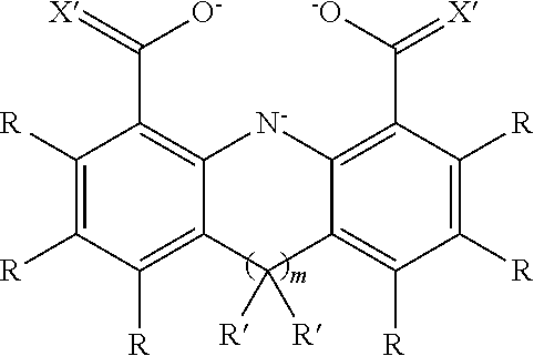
C1([R])=C([R])C([R])=C2C(=C1C([O-])=[X])[N-]C1=C(C([-O])=[X])C([R])=C([R])C([R])=C1C2([R])[R]
